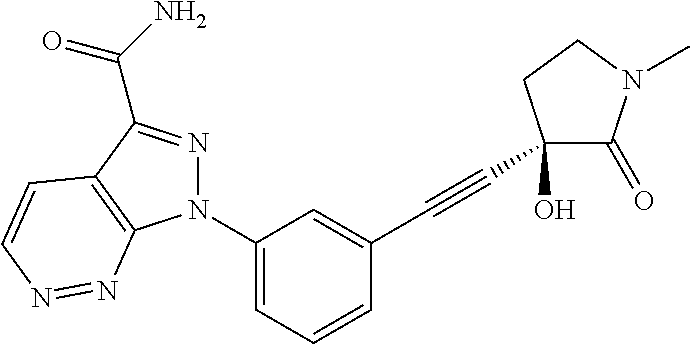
C1(N2N=C(C(N)=O)C3=C2N=NC=C3)=CC=CC(C#CC2(O)C(=O)N(C)CC2)=C1
